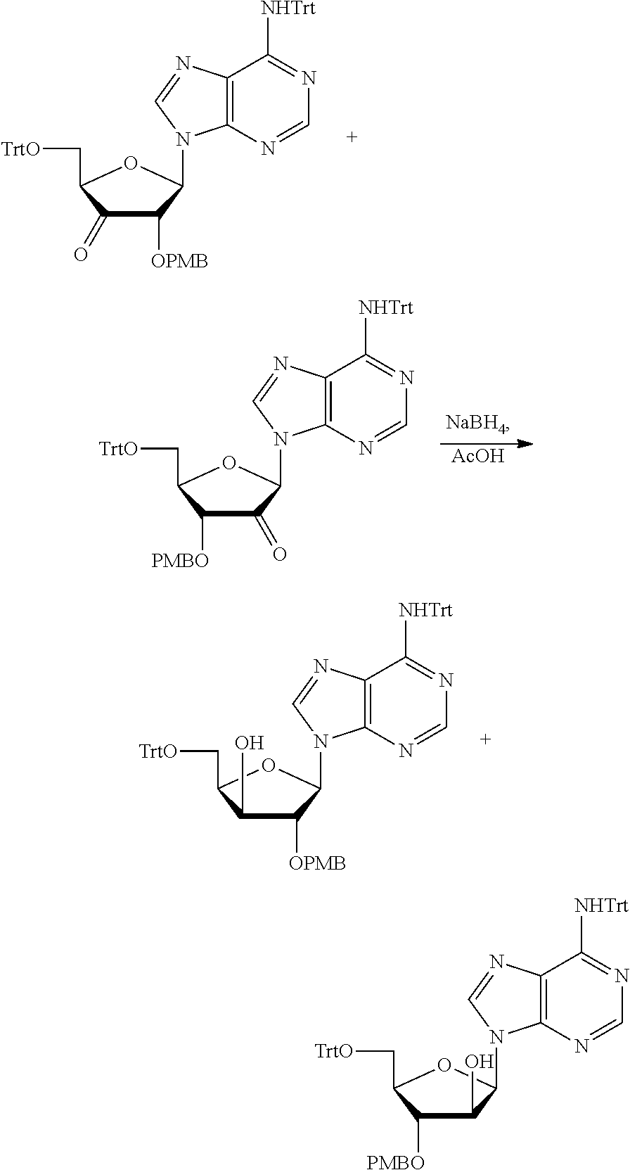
N1=C([NHTrt])C2=C(N=C1)N(C1C([OPMB])C(=O)C(C[TrtO])O1)C=N2.N1=C([NHTrt])C2=C(N=C1)N(C1C([OPMB])C(O)C(C[TrtO])O1)C=N2.[AcOH].N1=C([NHTrt])C2=C(N=C1)N(C1C(=O)C([PMBO])C(C[TrtO])O1)C=N2.N1=C([NHTrt])C2=C(N=C1)N(C1C(O)C([PMBO])C(C[TrtO])O1)C=N2
